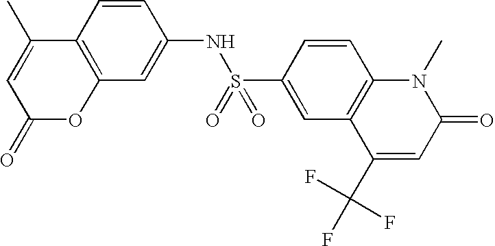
C12=C(C=C(NS(C3=CC4=C(C=C3)N(C)C(=O)C=C4C(F)(F)F)(=O)=O)C=C1)OC(=O)C=C2C
